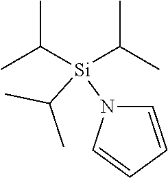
C1=CC=CN1[Si](C(C)C)(C(C)C)C(C)C
